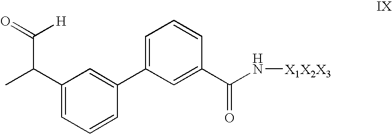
O=C([H])C(C1=CC=CC(C2=CC=CC(C(N[X1X2X3])=O)=C2)=C1)C
